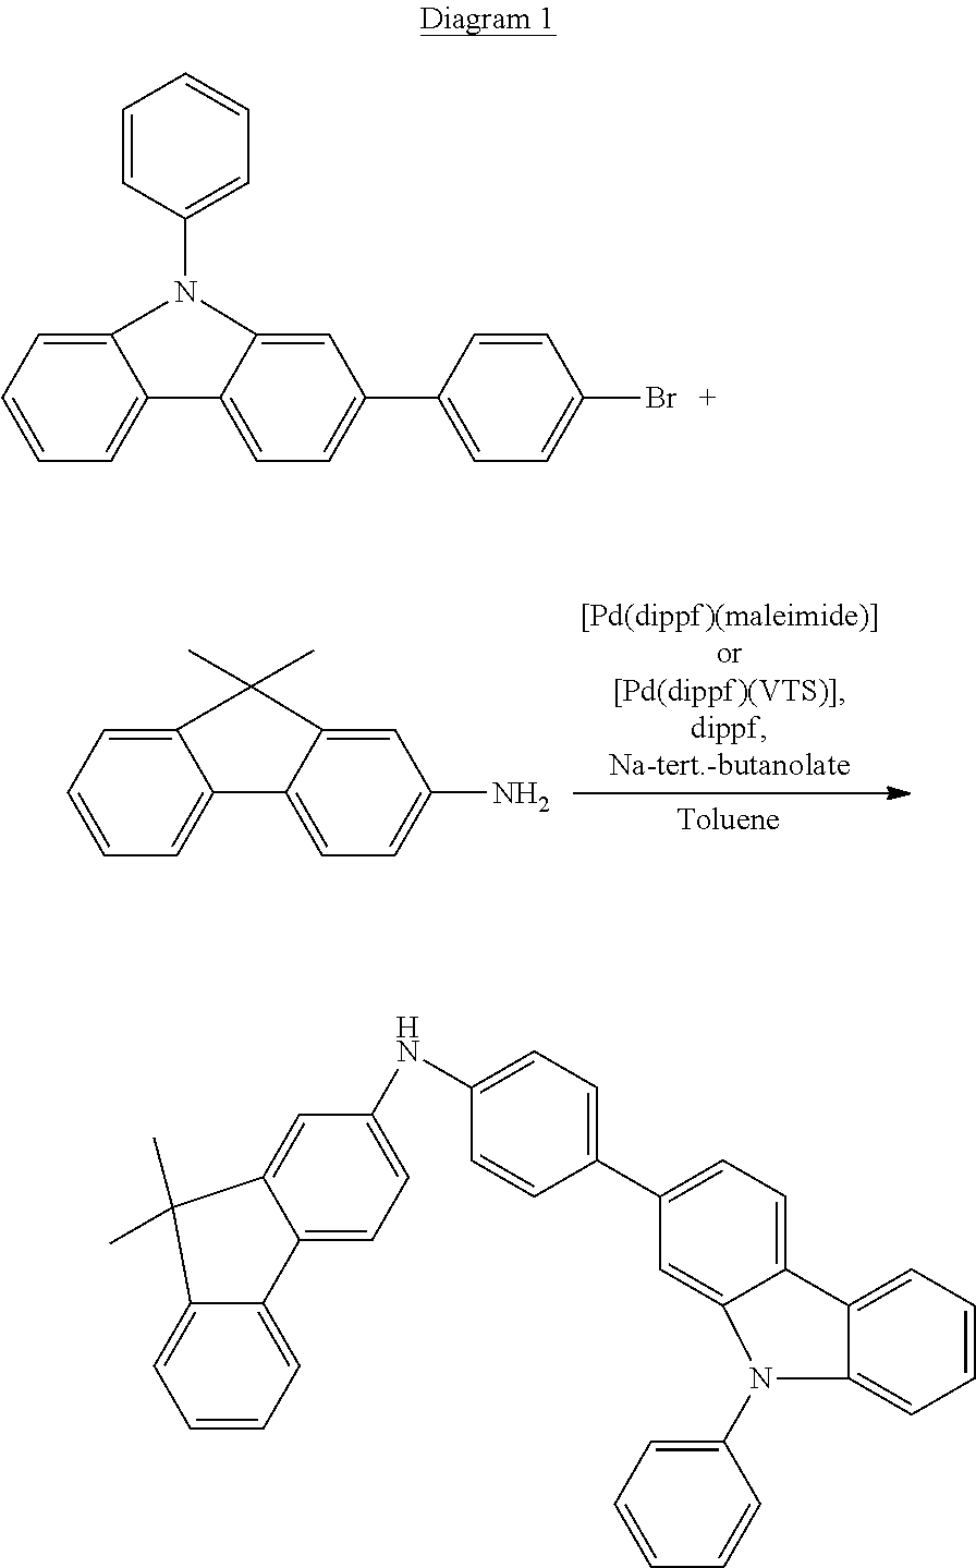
C12=CC=CC=C1C(C)(C)C1=CC(N)=CC=C21.C12=CC=CC=C1N(C1=CC=CC=C1)C1=CC(C3=CC=C(Br)C=C3)=CC=C21.C1(C2=CC=C3C(=C2)N(C2=CC=CC=C2)C2=CC=CC=C32)=CC=C(NC2=CC=C3C(=C2)C(C)(C)C2=CC=CC=C32)C=C1
